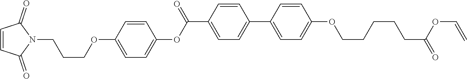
C1=C(C(OC2=CC=C(OCCCN3C(=O)C=CC3=O)C=C2)=O)C=CC(C2=CC=C(OCCCCCC(=O)OC=C)C=C2)=C1
